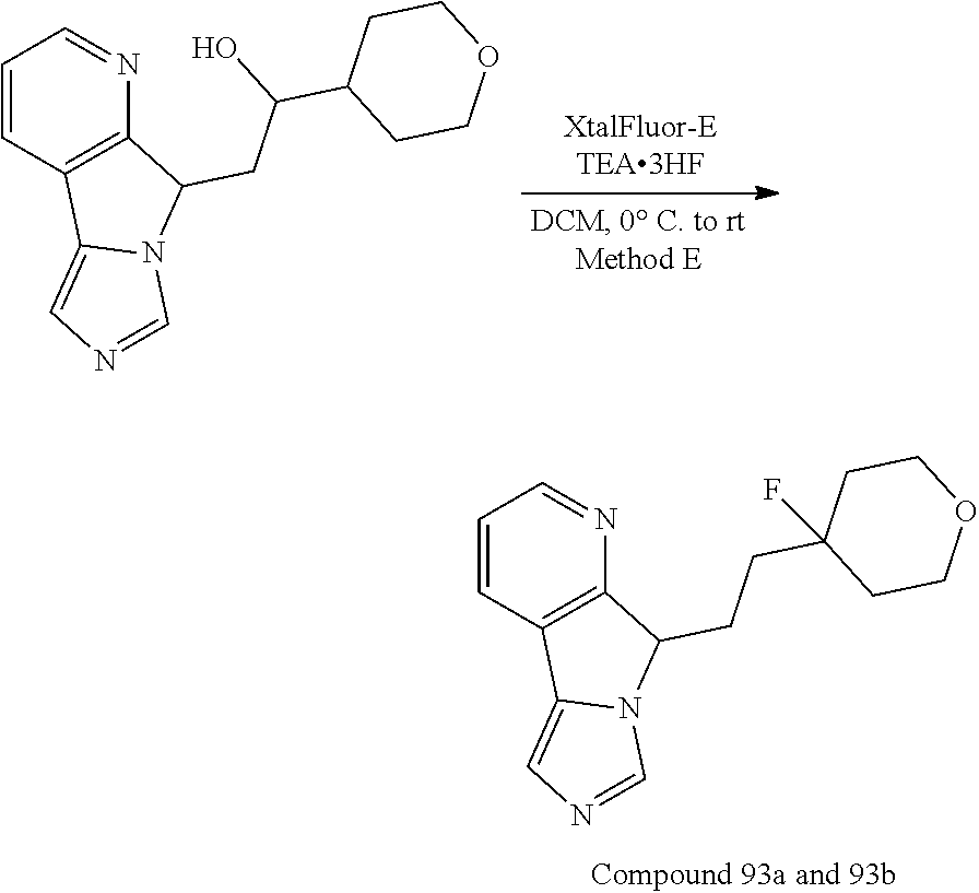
C1=CC2=C(N=C1)C(CCC1(F)CCOCC1)N1C2=CN=C1.C1=CC2=C(N=C1)C(CC(C1CCOCC1)O)N1C2=CN=C1
